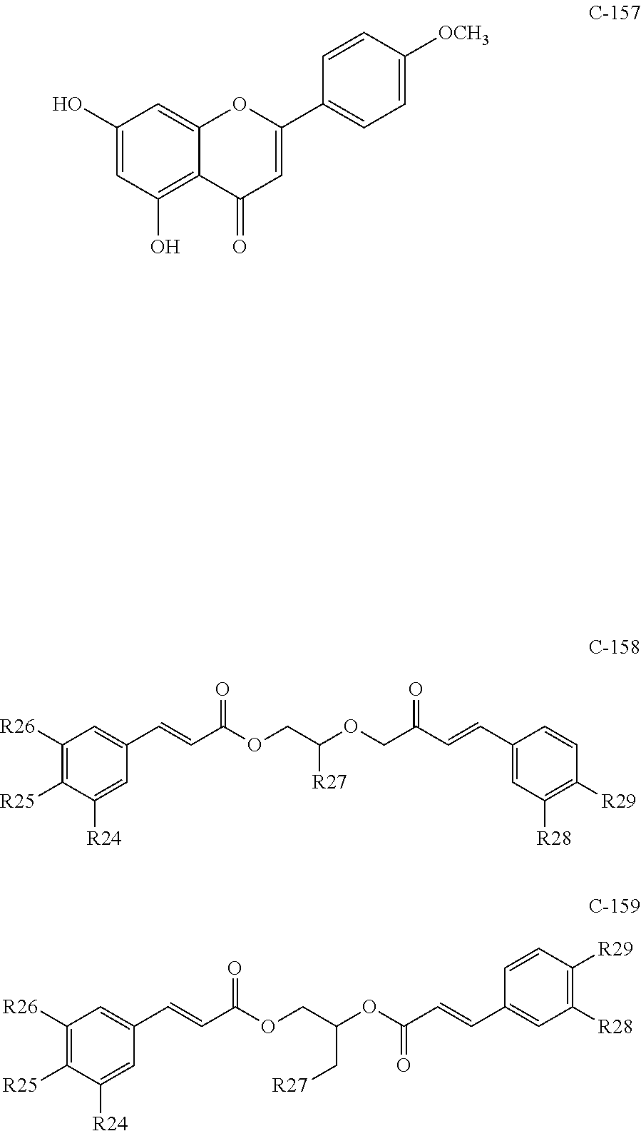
C1([R26])=C([R25])C([R24])=CC(C=CC(OCC(OC(C=CC2=CC([R28])=C([R29])C=C2)=O)C[R27])=O)=C1.C1([R26])=C([R25])C([R24])=CC(C=CC(OCC(OCC(C=CC2=CC([R28])=C([R29])C=C2)=O)[R27])=O)=C1.C1(O)=CC(O)=C2C(=C1)OC(C1=CC=C([OCH3])C=C1)=CC2=O
